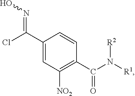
C(C1=CC([NO2])=C(C(N([R1])[R2])=O)C=C1)(Cl)=NO
